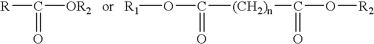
[R]C([OR2])=O.[R1]OC([(CH2)n]C(O[R2])=O)=O
